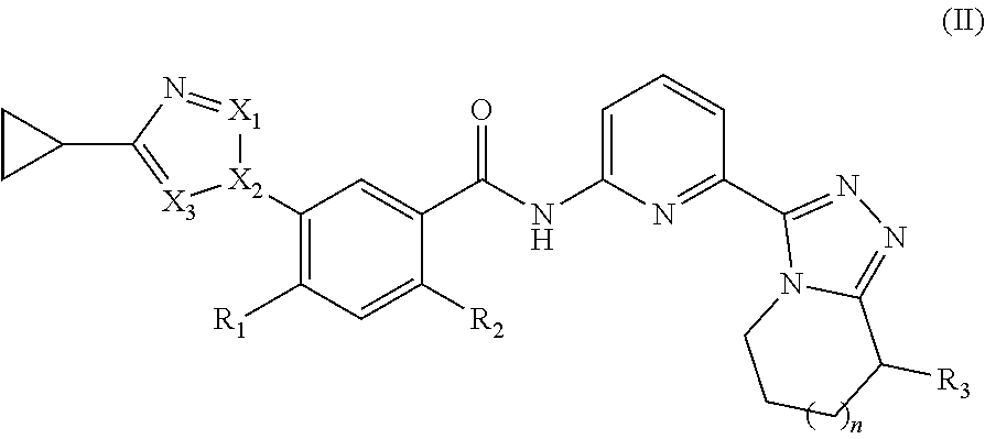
C1([R1])=C([X2]2[X1]=NC(C3CC3)=[X3]2)C=C(C(NC2=CC=CC(C3=NN=C4N3CCCC4[R3])=N2)=O)C([R2])=C1
